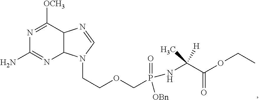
N1=C([OCH3])C2C(N=C1N)N(CCOCP(=O)(NC(C(OCC)=O)([H])C)[OBn])C=N2
